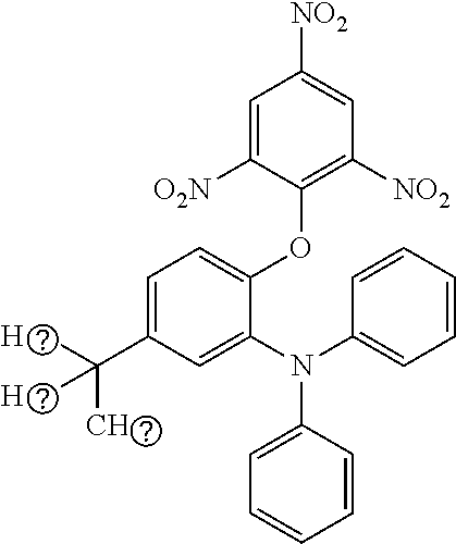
C1=C([O2N])C(OC2=CC=C(C(C)(C)C)C=C2N(C2=CC=CC=C2)C2=CC=CC=C2)=C([NO2])C=C1[NO2]
